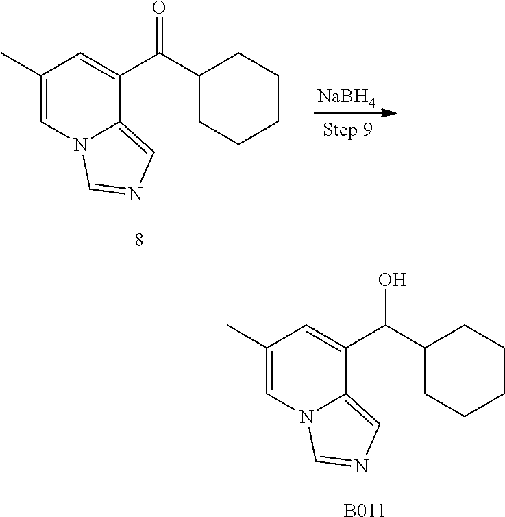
C1(C)=CN2C(=CN=C2)C(C(C2CCCCC2)=O)=C1.[NaBH4].C1(C)=CN2C(=CN=C2)C(C(C2CCCCC2)O)=C1.[B011]
